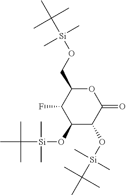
O1C(CO[Si](C(C)(C)C)(C)C)C(F)C(O[Si](C(C)(C)C)(C)C)C(O[Si](C(C)(C)C)(C)C)C1=O
